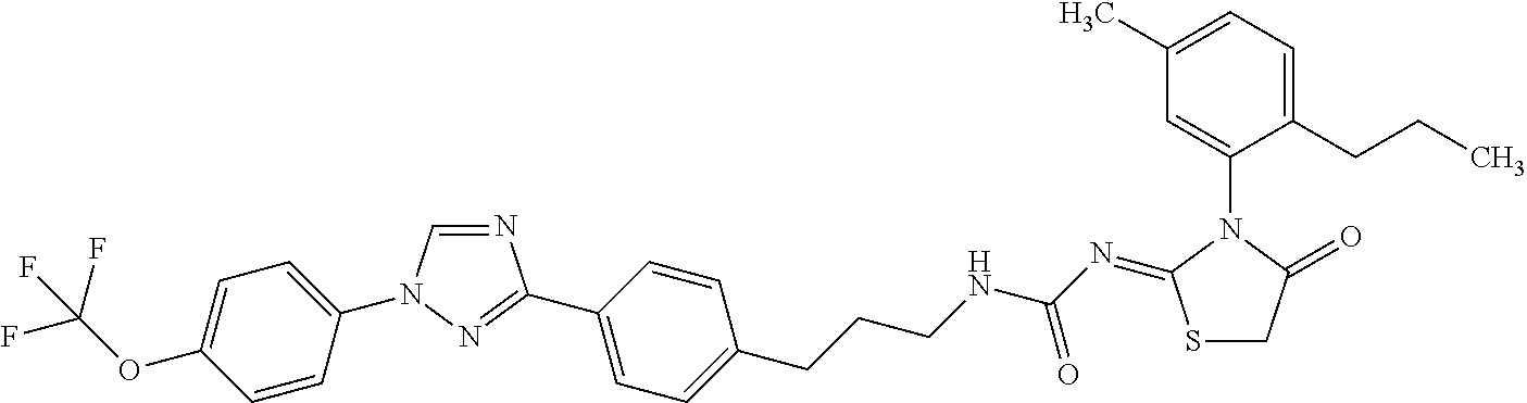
N1=CN(C2=CC=C(OC(F)(F)F)C=C2)N=C1C1=CC=C(CCCNC(N=C2SCC(=O)N2C2=CC(C)=CC=C2CCC)=O)C=C1
